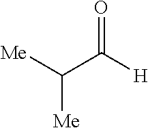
[Me]C([Me])C(=O)[H]
